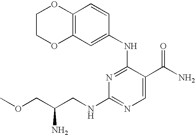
N1=C(NC2=CC3=C(C=C2)OCCO3)C(C(N)=O)=CN=C1NCC(COC)N
